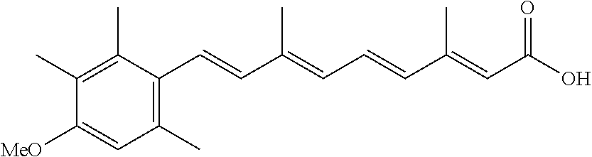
C1(C)=C(C)C(C=CC(=CC=CC(=CC(O)=O)C)C)=C(C)C=C1[MeO]
